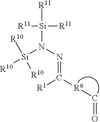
N(N=C([R6]C=O)[R1])([Si]([R11])([R11])[R11])[Si]([R10])([R10])[R10]
